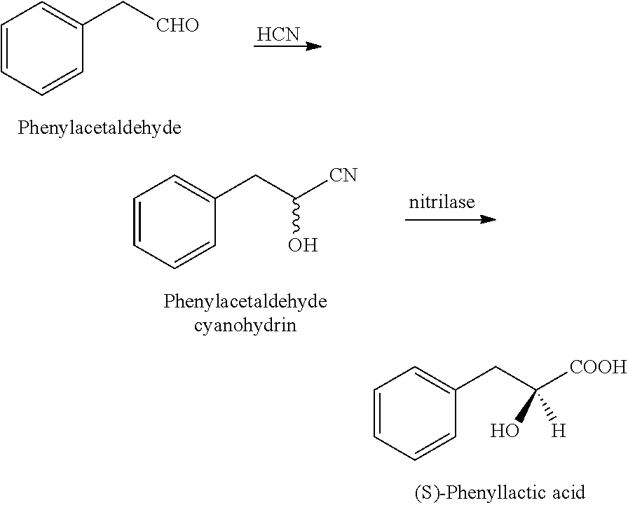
C1=CC=CC(CC([COOH])(O)[H])=C1.C1=CC=CC(C[CHO])=C1.[HCN].C1=CC=CC(CC([CN])O)=C1
